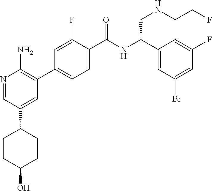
N1=CC(C2CCC(O)CC2)=CC(C2=CC=C(C(NC(C3=CC(Br)=CC(F)=C3)CNCCF)=O)C(F)=C2)=C1N
